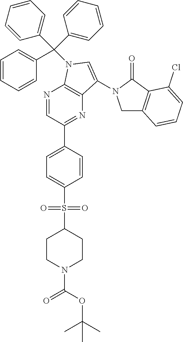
N1=CC(C2=CC=C(S(=O)(=O)C3CCN(C(OC(C)(C)C)=O)CC3)C=C2)=NC2=C1N(C(C1=CC=CC=C1)(C1=CC=CC=C1)C1=CC=CC=C1)C=C2N1CC2=C(C1=O)C(Cl)=CC=C2
